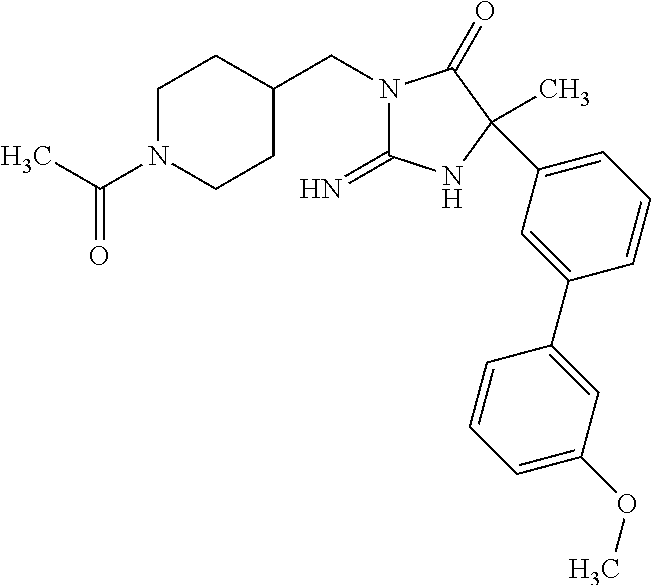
N1(CC2CCN(C(C)=O)CC2)C(=N)NC(C)(C2=CC=CC(C3=CC(OC)=CC=C3)=C2)C1=O
